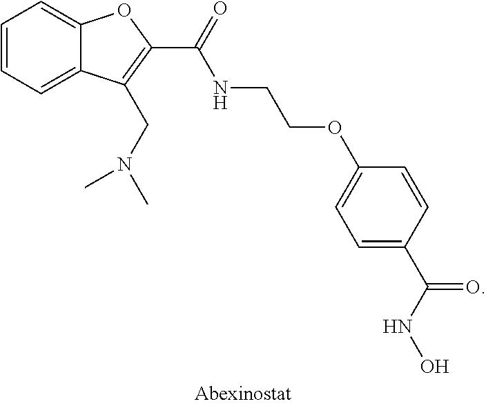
C1=CC=C2C(=C1)OC(C(NCCOC1=CC=C(C(=O)NO)C=C1)=O)=C2CN(C)C
